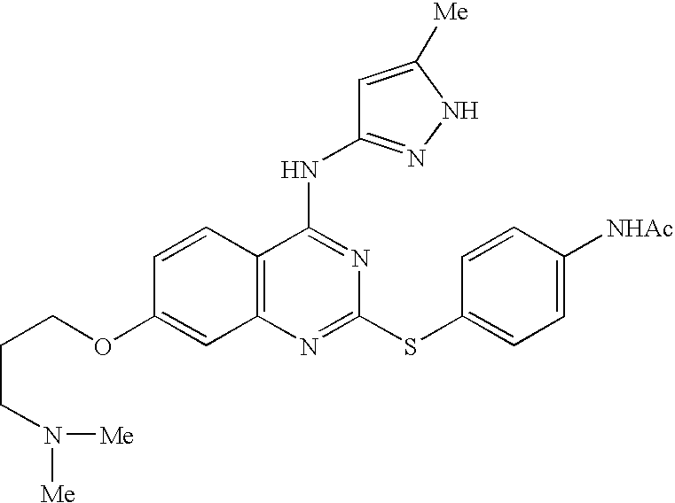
C1=CC2=C(C=C1OCCCN([Me])[Me])N=C(SC1=CC=C([NHAc])C=C1)N=C2NC1=NNC([Me])=C1
